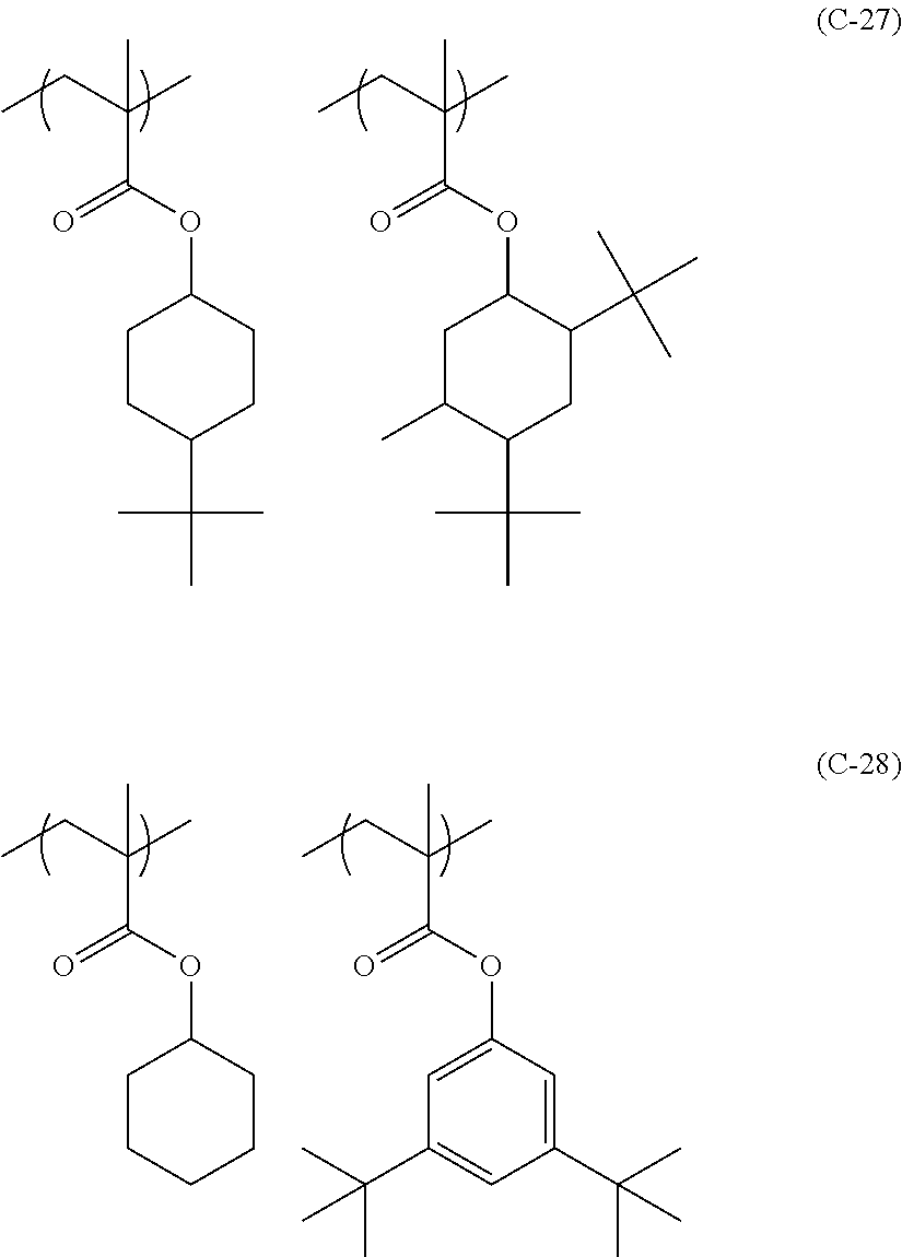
C(C(OC1CCC(C(C)(C)C)CC1)=O)(CC)(C)C.C(C(OC1CC(C)C(C(C)(C)C)CC1C(C)(C)C)=O)(CC)(C)C.C(C(OC1CCCCC1)=O)(CC)(C)C.C(C(OC1=CC(C(C)(C)C)=CC(C(C)(C)C)=C1)=O)(CC)(C)C
